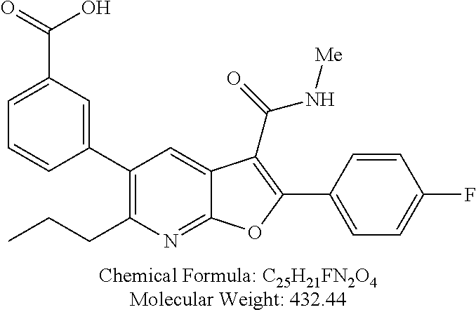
C1(C2=CC(C(=O)O)=CC=C2)=C(CCC)N=C2C(=C1)C(C(=O)N[Me])=C(C1=CC=C(F)C=C1)O2
